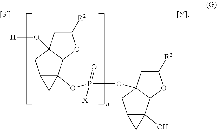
C1([R2])CC2(O[H])C(O1)C1(OP(=O)([X])OC34CC([R2])OC3C3(O)C(C4)C3)C(C2)C1
